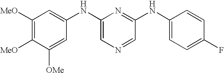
C1([MeO])=C([MeO])C([OMe])=CC(NC2=CN=CC(NC3=CC=C(F)C=C3)=N2)=C1
